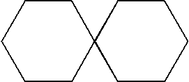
C1CC2(CCC1)CCCCC2
